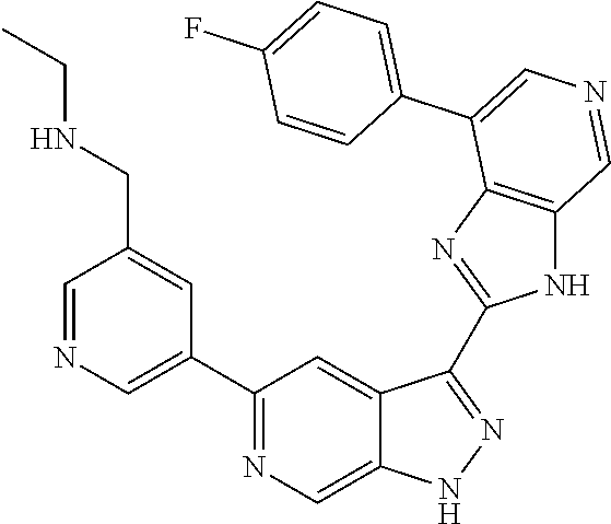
C1(C2=CN=CC(CNCC)=C2)=NC=C2C(=C1)C(C1=NC3=C(N1)C=NC=C3C1=CC=C(F)C=C1)=NN2
